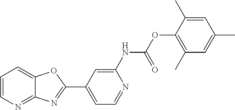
C1=C(NC(OC2=C(C)C=C(C)C=C2C)=O)N=CC=C1C1=NC2=NC=CC=C2O1
